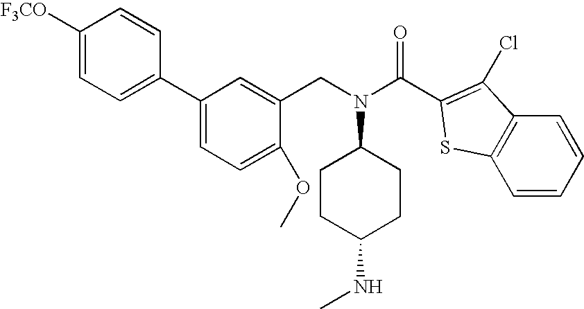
C1CC(NC)CCC1N(CC1=CC(C2=CC=C([F3CO])C=C2)=CC=C1OC)C(=O)C1=C(Cl)C2=C(C=CC=C2)S1
